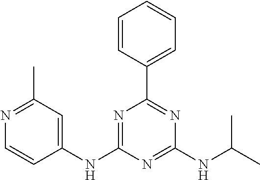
C1(NC2=NC(C3=CC=CC=C3)=NC(NC(C)C)=N2)=CC(C)=NC=C1
